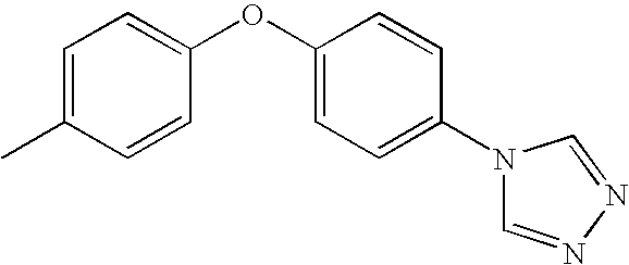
C1=C(C)C=CC(OC2=CC=C(N3C=NN=C3)C=C2)=C1
